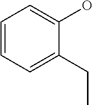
C1=CC=C(CC)C(O)=C1
